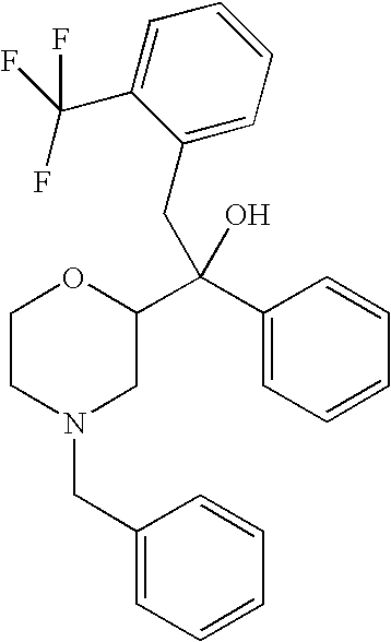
C1CN(CC2=CC=CC=C2)CC(C(C2=CC=CC=C2)(O)CC2=CC=CC=C2C(F)(F)F)O1
